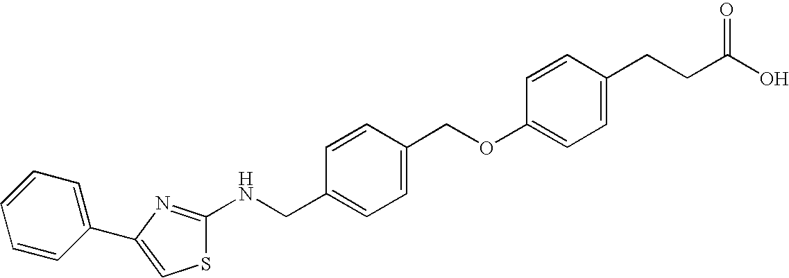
C1=CC(C2=CSC(NCC3=CC=C(COC4=CC=C(CCC(O)=O)C=C4)C=C3)=N2)=CC=C1
